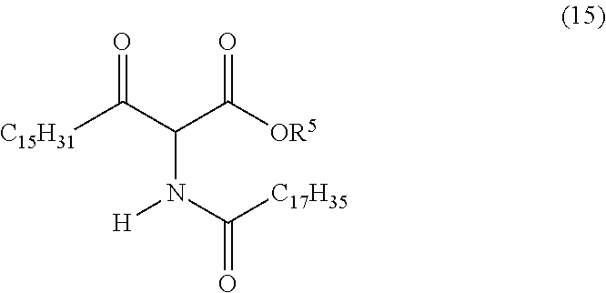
[C15H31]C(=O)C(N([H])C(=O)[C17H35])C(=O)[OR5]
